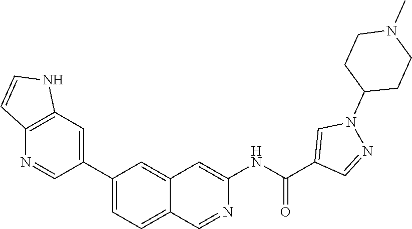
C1(C2=CC3=C(N=C2)C=CN3)=CC=C2C(=C1)C=C(NC(=O)C1=CN(C3CCN(C)CC3)N=C1)N=C2
